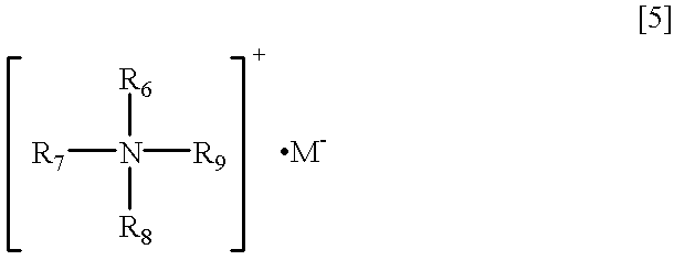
[R7]N([R8])([R6])[R9]
